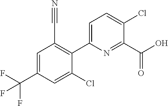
C1(C2=CC=C(Cl)C(C(O)=O)=N2)=C(C#N)C=C(C(F)(F)F)C=C1Cl
